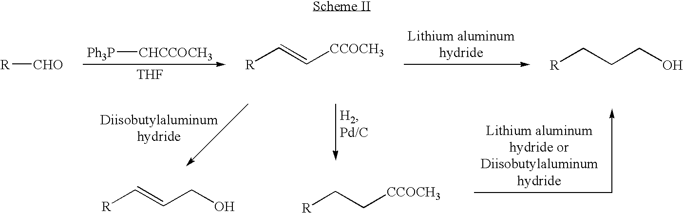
[Ph3P][CHCCOCH3].[THF].[R][CHO].[R]C=C[CCOCH3].[R]CCCO.[R]C=CCO.[R]CC[CCOCH3]
